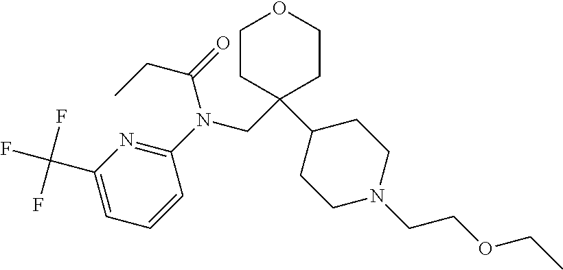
C1=C(C(F)(F)F)N=C(N(CC2(C3CCN(CCOCC)CC3)CCOCC2)C(=O)CC)C=C1
